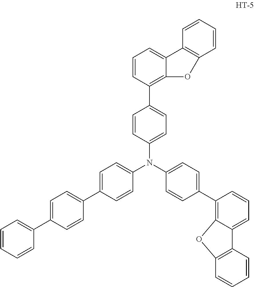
C1=CC=CC(C2=CC=C(C3=CC=C(N(C4=CC=C(C5=C6C(=CC=C5)C5=C(C=CC=C5)O6)C=C4)C4=CC=C(C5=C6C(=CC=C5)C5=C(C=CC=C5)O6)C=C4)C=C3)C=C2)=C1
